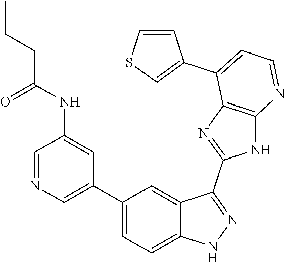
C1=NC=C(C2=CC=C3C(=C2)C(C2=NC4=C(N2)N=CC=C4C2=CSC=C2)=NN3)C=C1NC(CCC)=O
